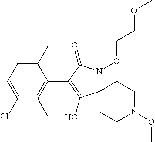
C1(C)=CC=C(Cl)C(C)=C1C1=C(O)C2(N(OCCOC)C1=O)CCN(OC)CC2
